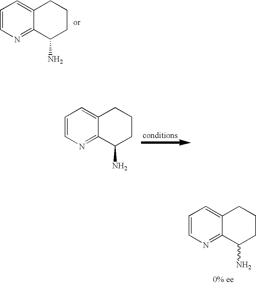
C1=CN=C2C(=C1)CCCC2N.C1=CN=C2C(=C1)CCCC2N.C1=CN=C2C(=C1)CCCC2N
